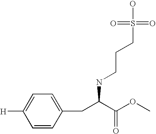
C1=CC(CC(C(OC)=O)NCCCS(O)(=O)=O)=CC=C1[H]
